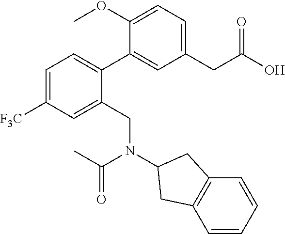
C1=C([F3C])C=C(CN(C2CC3=C(C=CC=C3)C2)C(C)=O)C(C2=CC(CC(O)=O)=CC=C2OC)=C1
